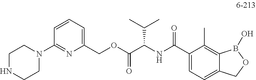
C1(COC(C(NC(C2=CC=C3C(=C2C)B(O)OC3)=O)C(C)C)=O)=CC=CC(N2CCNCC2)=N1
